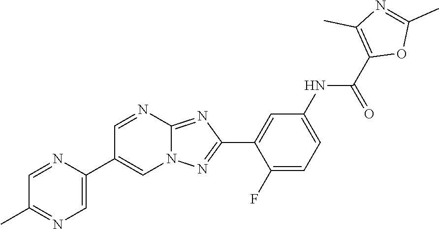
C1(F)=CC=C(NC(C2=C(C)N=C(C)O2)=O)C=C1C1=NN2C(=N1)N=CC(C1=CN=C(C)C=N1)=C2
